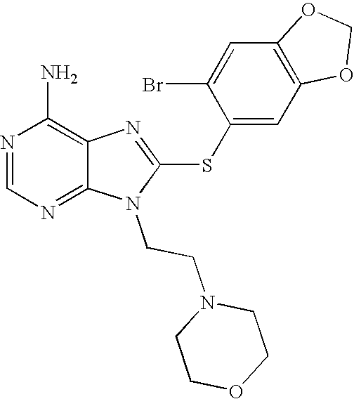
N1=CN=C2C(=C1N)N=C(SC1=CC3=C(C=C1Br)OCO3)N2CCN1CCOCC1
